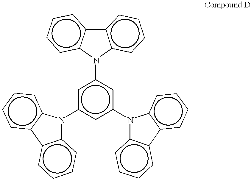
c1c(N2c3c(cccc3)-c3c2cccc3)cc(N2c3c(cccc3)-c3c2cccc3)cc1N1c2c(cccc2)-c2c1cccc2
